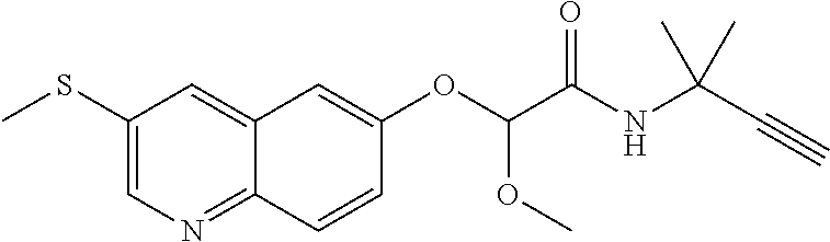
C1(SC)=CN=C2C(=C1)C=C(OC(C(NC(C#C)(C)C)=O)OC)C=C2
